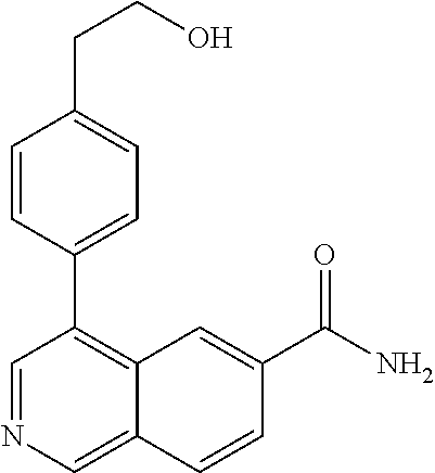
C1=CC(C2=C3C(=CN=C2)C=CC(C(N)=O)=C3)=CC=C1CCO
